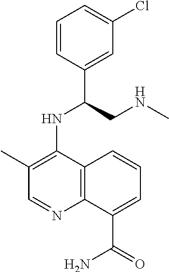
C1=CC(C(CNC)NC2=C(C)C=NC3=C2C=CC=C3C(=O)N)=CC(Cl)=C1
